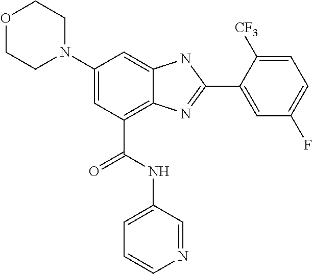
C1(N2CCOCC2)=CC(C(NC2=CC=CN=C2)=O)=C2C(=C1)NC(C1=CC(F)=CC=C1[CF3])=N2
